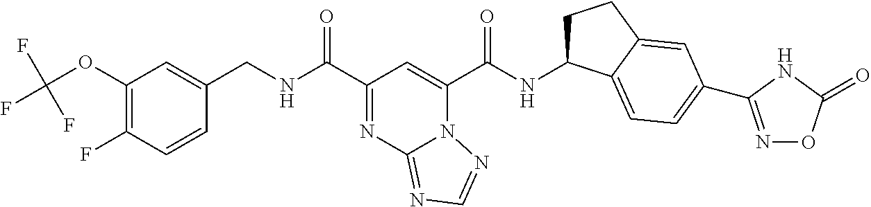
C1(OC(F)(F)F)=C(F)C=CC(CNC(C2=NC3=NC=NN3C(C(NC3CCC4=CC(C5=NOC(=O)N5)=CC=C34)=O)=C2)=O)=C1
